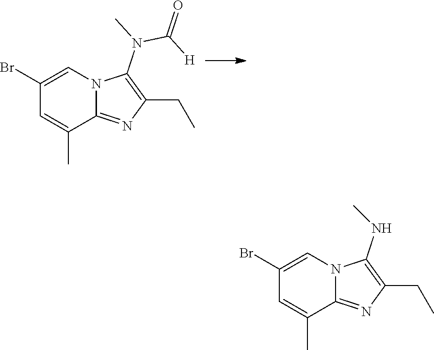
C12=NC(CC)=C(N(C(=O)[H])C)N1C=C(Br)C=C2C.C1=C(C)C2=NC(CC)=C(NC)N2C=C1Br
